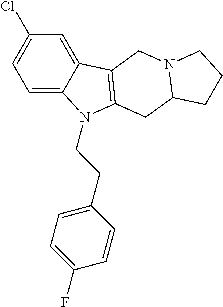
C1=C2C(=CC(Cl)=C1)C1=C(CC3N(C1)CCC3)N2CCC1=CC=C(F)C=C1
